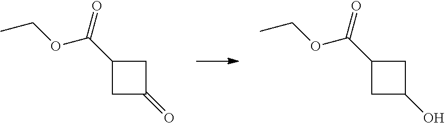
C1C(=O)CC1C(=O)OCC.C1C(O)CC1C(=O)OCC
